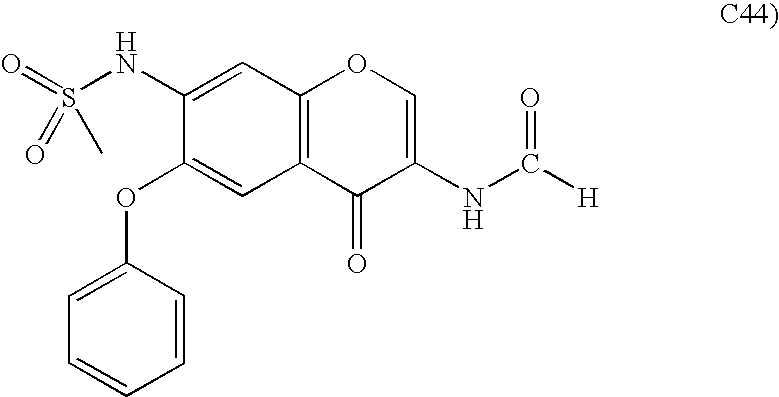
C1(NS(=O)(=O)C)=CC2=C(C=C1OC1=CC=CC=C1)C(=O)C(NC([H])=O)=CO2
